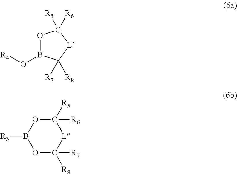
O1B(O[R4])C([R8])([R7])[L]C1([R6])[R5].C1([R6])([R5])OB([R3])OC([R7])([R8])[L]1
